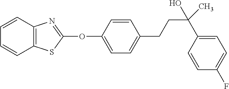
C1(OC2=NC3=C(S2)C=CC=C3)=CC=C(CCC(C)(C2=CC=C(F)C=C2)O)C=C1
